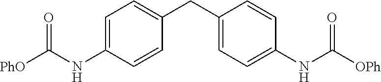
C1=CC(NC(=O)[PhO])=CC=C1CC1=CC=C(NC(=O)[OPh])C=C1
